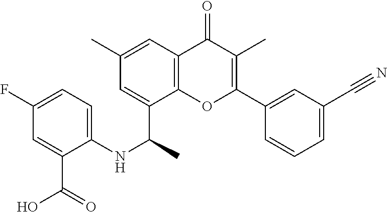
C1(C#N)=CC=CC(C2=C(C)C(=O)C3=C(O2)C(C(NC2=CC=C(F)C=C2C(=O)O)C)=CC(C)=C3)=C1
